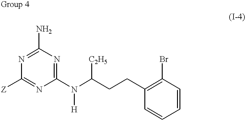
C1(N)=NC([Z])=NC(N(C(CCC2=C(Br)C=CC=C2)[C2H5])[H])=N1
